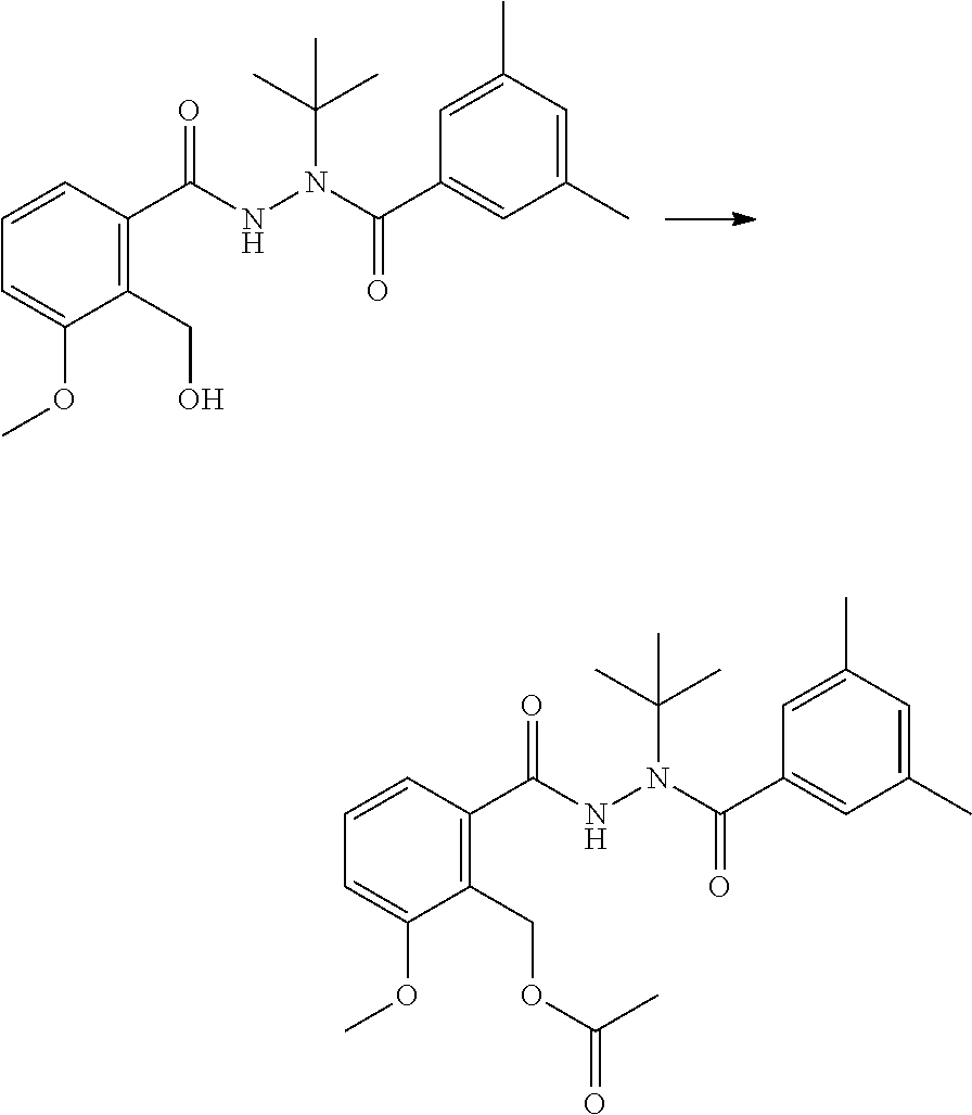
C1=CC(C(=O)NN(C(C2=CC(C)=CC(C)=C2)=O)C(C)(C)C)=C(COC(=O)C)C(OC)=C1.C1=CC(C(=O)NN(C(C2=CC(C)=CC(C)=C2)=O)C(C)(C)C)=C(CO)C(OC)=C1
